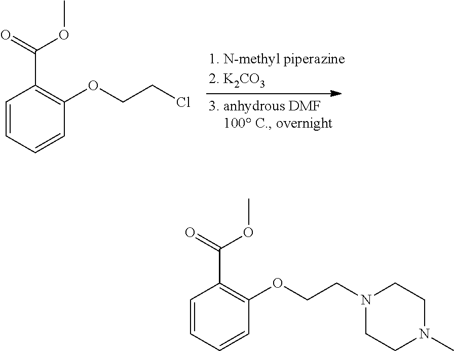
C1=CC=CC(OCCCl)=C1C(=O)OC.C1=CC=CC(OCCN2CCN(C)CC2)=C1C(=O)OC
